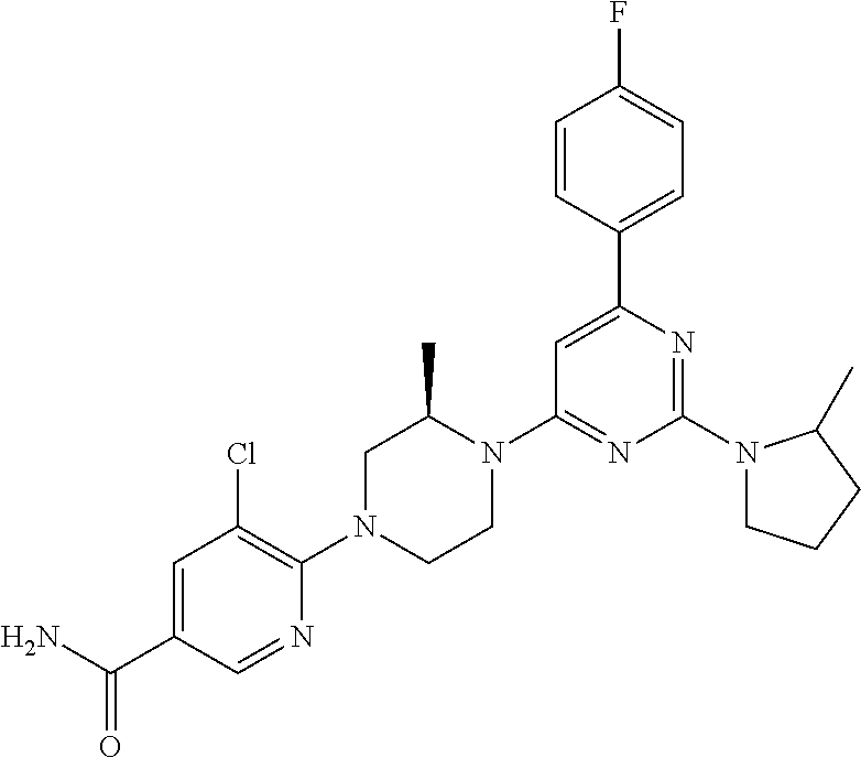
C1=C(C(N)=O)C=NC(N2CCN(C3=NC(N4CCCC4C)=NC(C4=CC=C(F)C=C4)=C3)C(C)C2)=C1Cl
